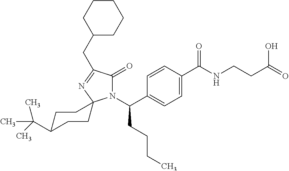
N1(C(C2=CC=C(C(NCCC(=O)O)=O)C=C2)CCCC)C(=O)C(CC2CCCCC2)=NC12CCC(C(C)(C)C)CC2
